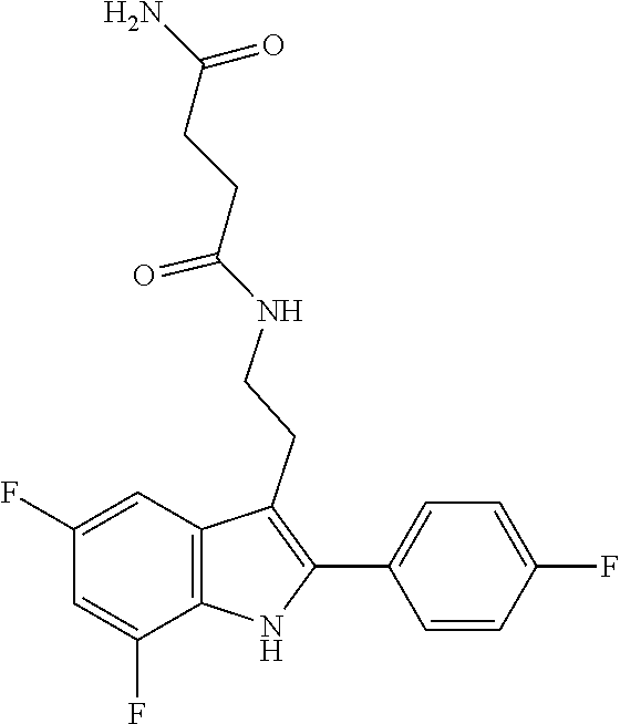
O=C(CCC(N)=O)NCCC1=C(C2=CC=C(F)C=C2)NC2=C1C=C(F)C=C2F
